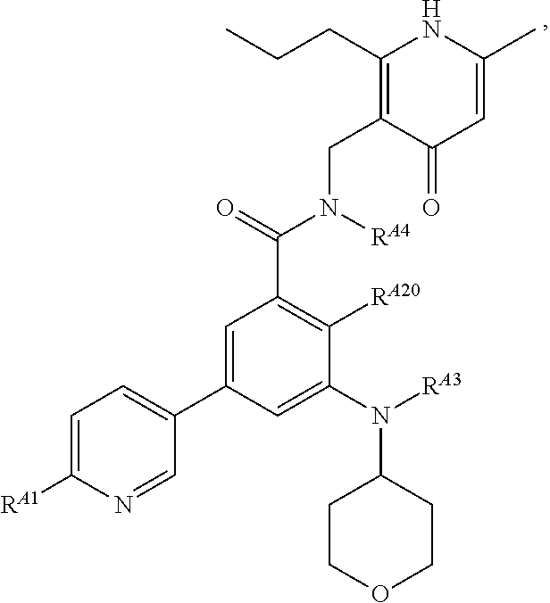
C1=C(C2=CC=C([RA1])N=C2)C=C(N(C2CCOCC2)[RA3])C([RA20])=C1C(=O)N(CC1=C(CCC)NC(C)=CC1=O)[RA4]
